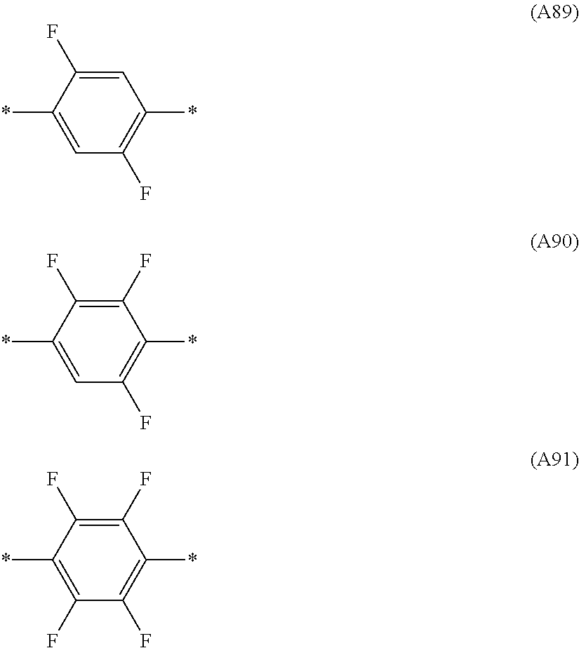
C1=C(F)C(*)=CC(F)=C1*.C1(F)=C(F)C(*)=CC(F)=C1*.C1(F)=C(F)C(*)=C(F)C(F)=C1*
